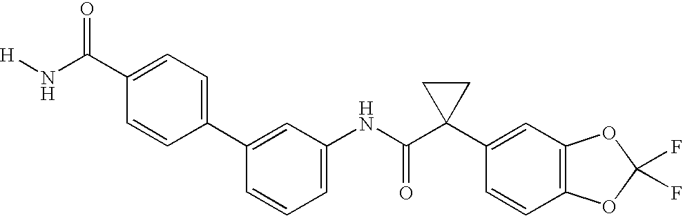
C1(C2=CC(NC(C3(C4=CC5=C(C=C4)OC(F)(F)O5)CC3)=O)=CC=C2)=CC=C(C(N[H])=O)C=C1
